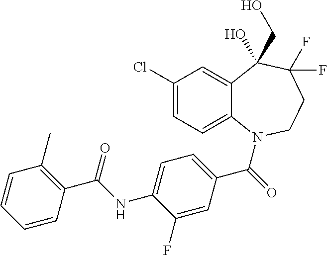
C12=CC(Cl)=CC=C1N(C(=O)C1=CC=C(NC(C3=C(C)C=CC=C3)=O)C(F)=C1)CCC(F)(F)C2(CO)O
